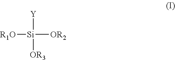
[Y][Si]([R1O])([OR2])[OR3]
